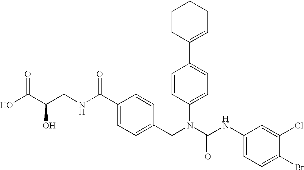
OC(C(CNC(C1=CC=C(CN(C(NC2=CC=C(Br)C(Cl)=C2)=O)C2=CC=C(C3=CCCCC3)C=C2)C=C1)=O)O)=O
